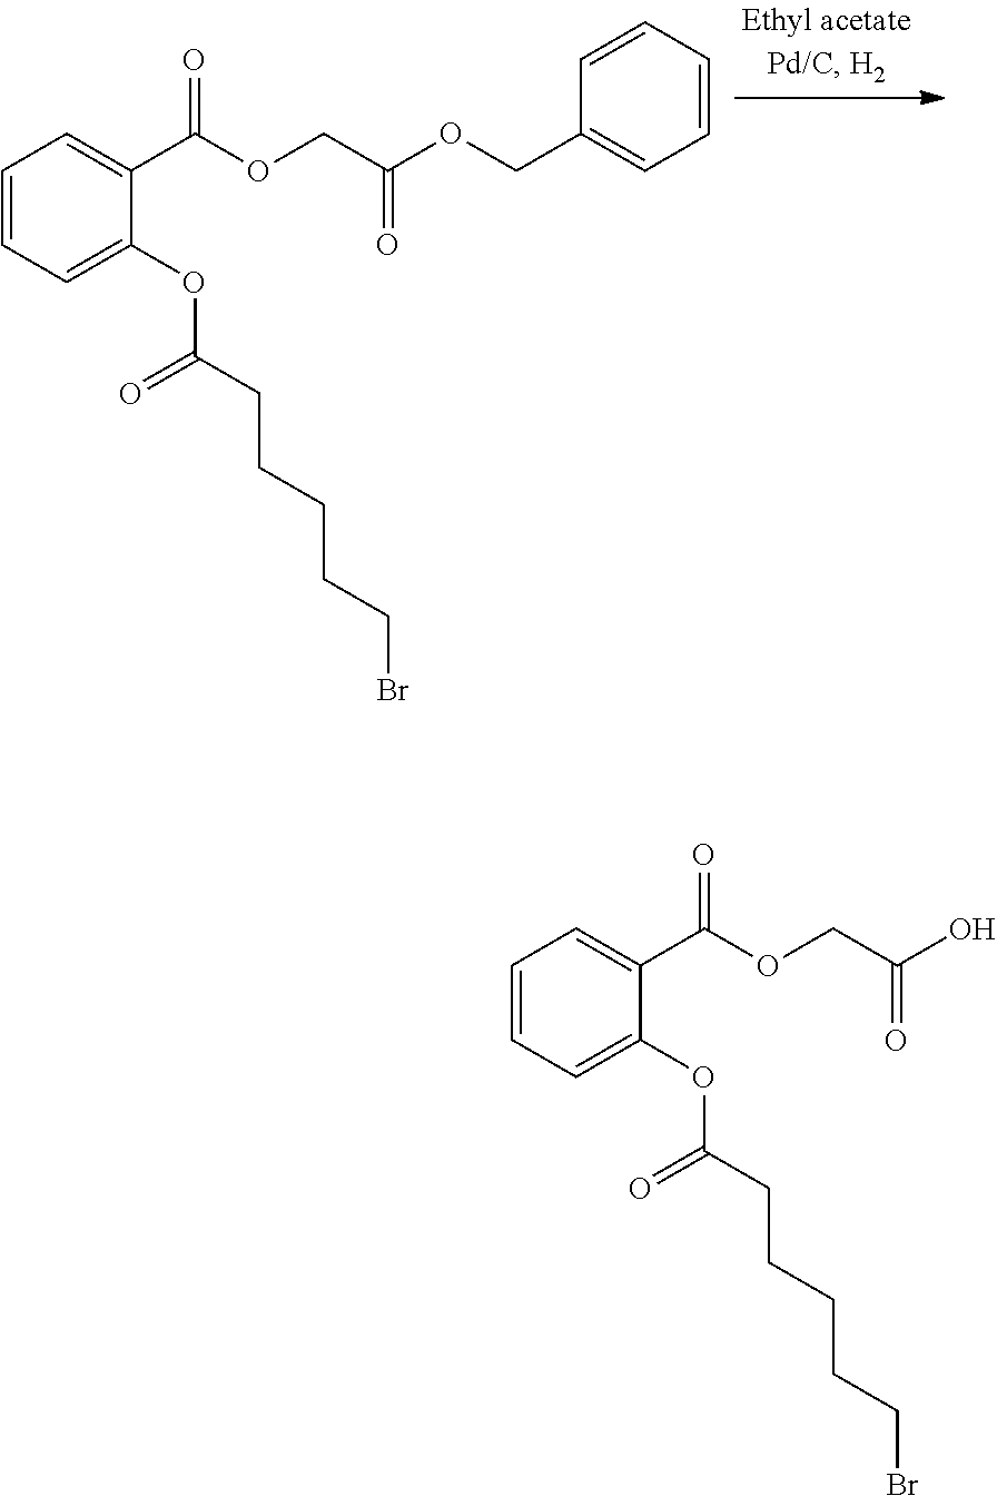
C1=CC=C(OC(=O)CCCCCBr)C(C(OCC(OCC2=CC=CC=C2)=O)=O)=C1.C1=CC=C(OC(=O)CCCCCBr)C(C(OCC(O)=O)=O)=C1
